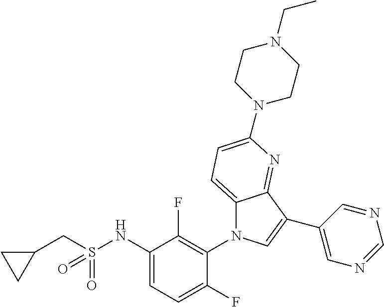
C12=CC=C(N3CCN(CC)CC3)N=C1C(C1=CN=CN=C1)=CN2C1=C(F)C(NS(CC2CC2)(=O)=O)=CC=C1F
